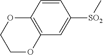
[SO2](C1=CC2=C(C=C1)OCCO2)C
